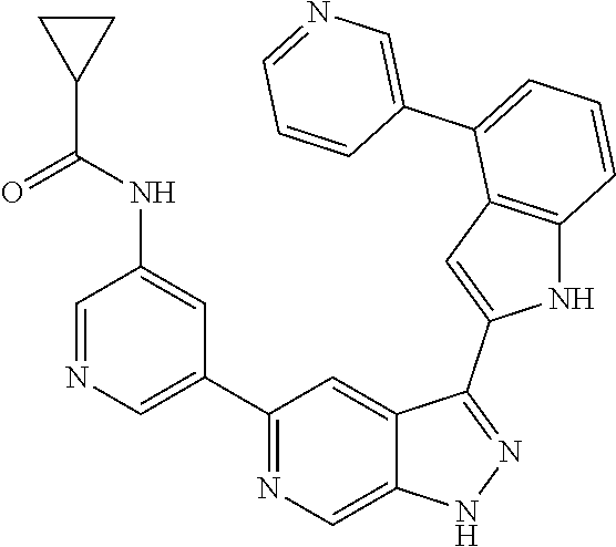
C1(C2=CN=CC(NC(C3CC3)=O)=C2)=NC=C2C(=C1)C(C1=CC3=C(N1)C=CC=C3C1=CN=CC=C1)=NN2
